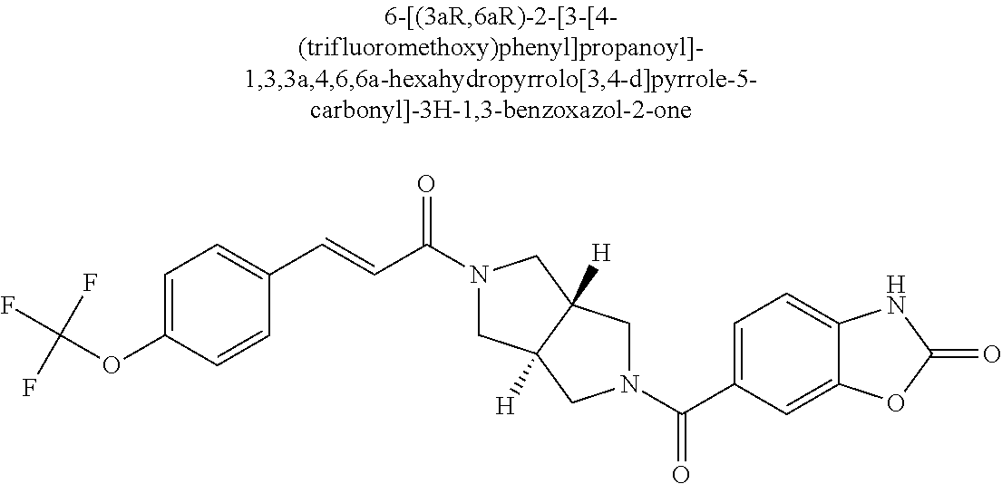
C(OC1=CC=C(C=CC(=O)N2CC3([H])C([H])(C2)CN(C(C2=CC=C4C(=C2)OC(=O)N4)=O)C3)C=C1)(F)(F)F
